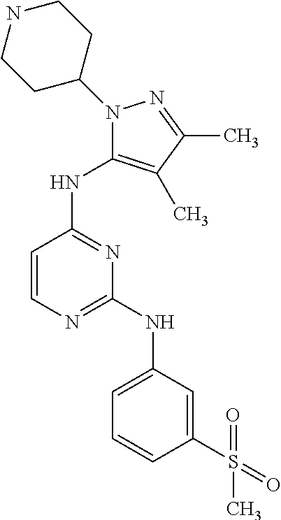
C1=CN=C(NC2=CC=CC(S(=O)(=O)C)=C2)N=C1NC1=C(C)C(C)=NN1C1CCNCC1
